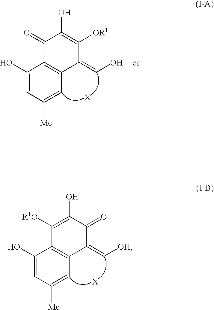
C1(O)=CC([Me])=CC2=C1C([R1O])=C(O)C(=O)C2=C[OH].C1(O)=CC([Me])=CC2=C1C(=O)C(O)=C([OR1])C2=CO
